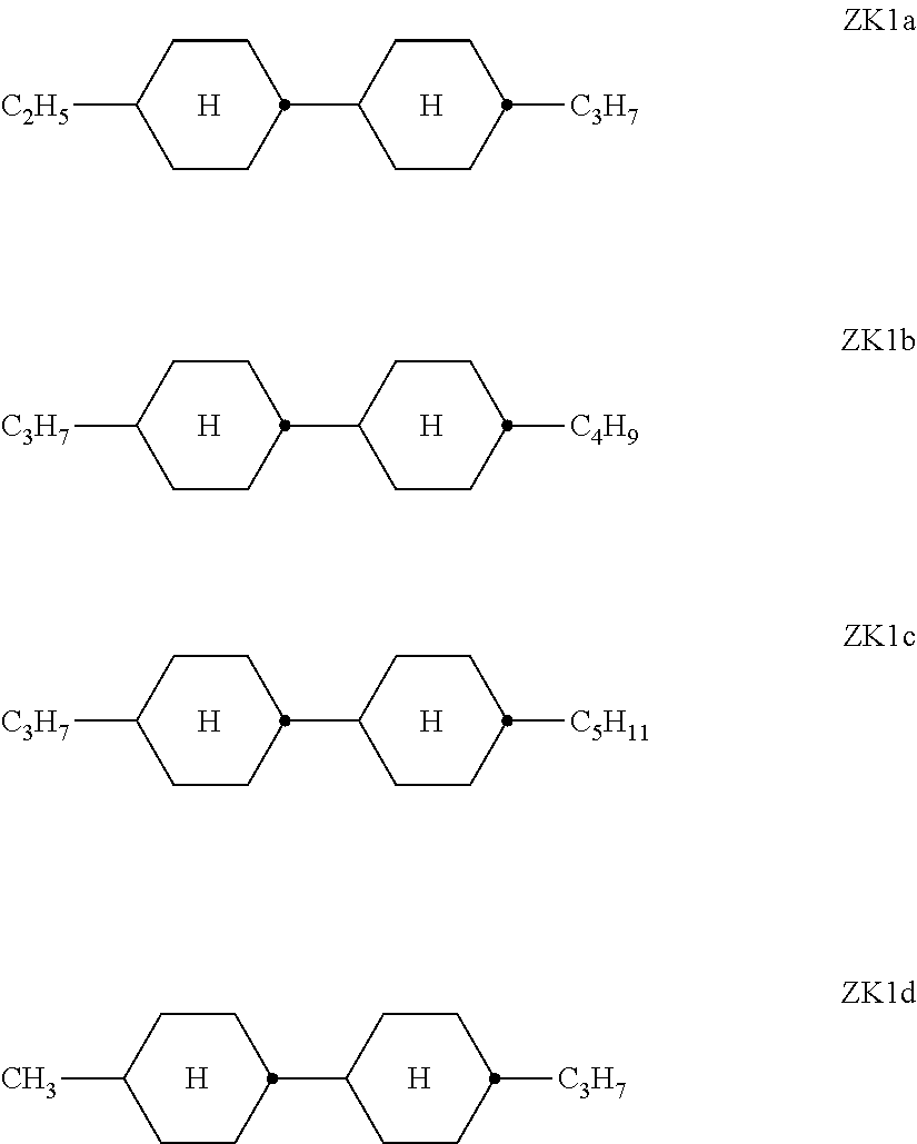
[H].C1CC(C2CCC([C3H7])CC2)CCC1[C2H5].[H].[H].C1CC(C2CCC([C4H9])CC2)CCC1[C3H7].[H].[H].C1CC(C2CCC([C5H11])CC2)CCC1[C3H7].[H].[H].C1CC(C2CCC([C3H7])CC2)CCC1C.[H]
